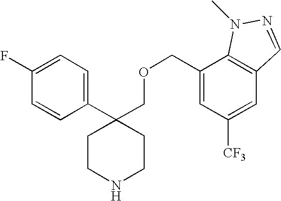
C1(C2(COCC3=CC([CF3])=CC4=C3N(C)N=C4)CCNCC2)=CC=C(F)C=C1
